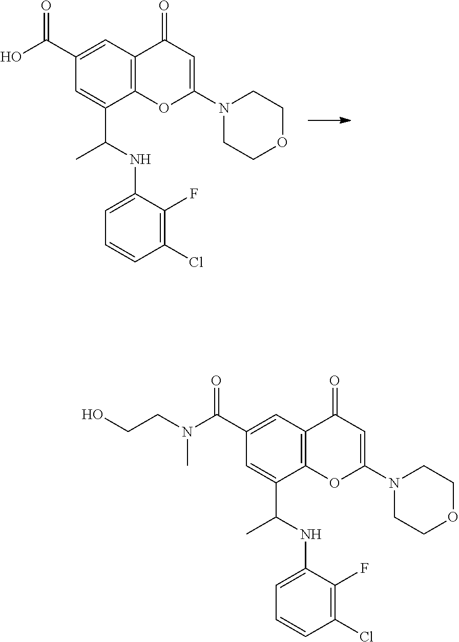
C1=C(C(O)=O)C=C(C(C)NC2=CC=CC(Cl)=C2F)C2=C1C(=O)C=C(N1CCOCC1)O2.C1=C(C(=O)N(CCO)C)C=C(C(NC2=CC=CC(Cl)=C2F)C)C2=C1C(=O)C=C(N1CCOCC1)O2
